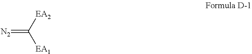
[N2]=C([EA2])[EA1]
